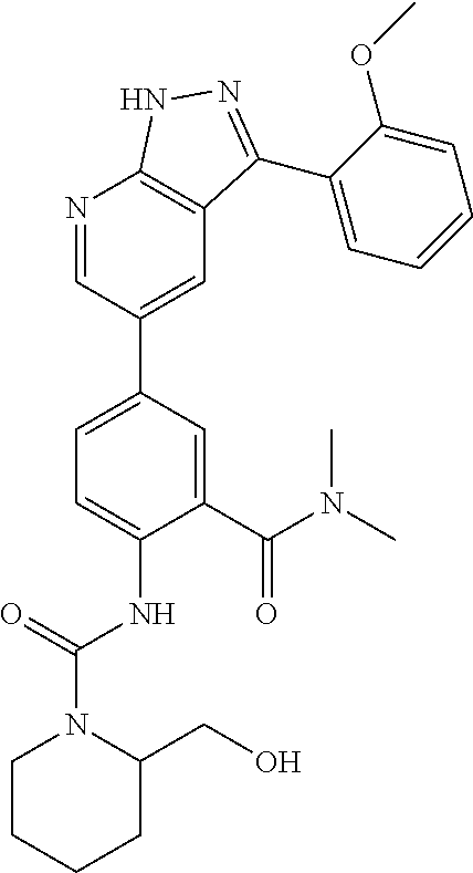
C1(C(N(C)C)=O)=CC(C2=CC3=C(N=C2)NN=C3C2=CC=CC=C2OC)=CC=C1NC(=O)N1CCCCC1CO
